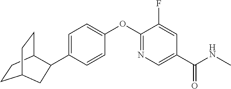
C1=C(C2C3CCC(CC3)C2)C=CC(OC2=NC=C(C(NC)=O)C=C2F)=C1
